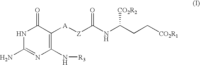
N1C(N)=NC(N[R3])=C([A][Z]C(NC(CC[CO2R1])[CO2R2])=O)C1=O
